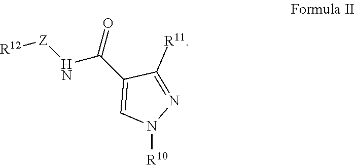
C1=C(C(N[Z][R12])=O)C([R11])=NN1[R10]
